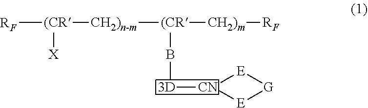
[RF][(CR]([X])[CH2)n-m][(CR]([CH2)m][RF])B[3D][CN]1[E][G][E]1
